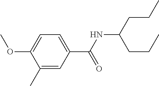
C1(C)=CC(C(NC(CCC)CCC)=O)=CC=C1OC
